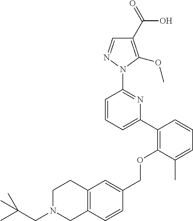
C1(C2=C(OCC3=CC4=C(C=C3)CN(CC(C)(C)C)CC4)C(C)=CC=C2)=CC=CC(N2N=CC(C(=O)O)=C2OC)=N1
